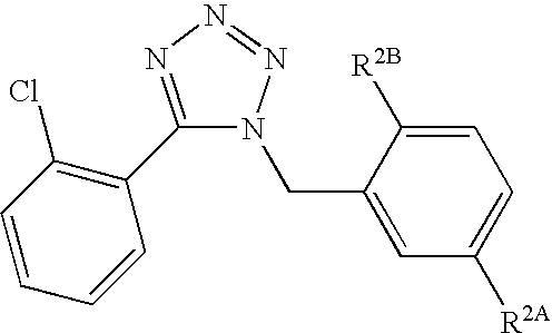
C1=CC(Cl)=C(C2=NN=NN2CC2=CC([R2A])=CC=C2[R2B])C=C1
